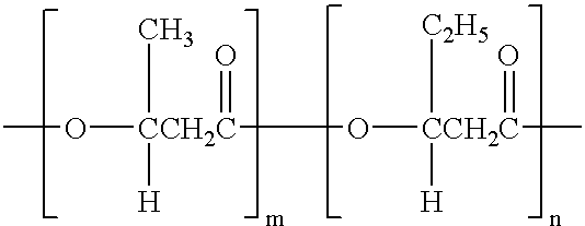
O([CCH2C](O[CCH2C](C)(=O)([C2H5])[H])(=O)(C)[H])C
